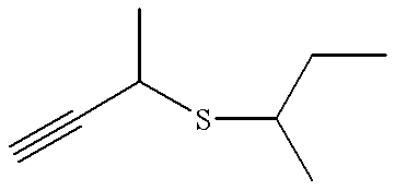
CC(C#C)SC(C)CC
